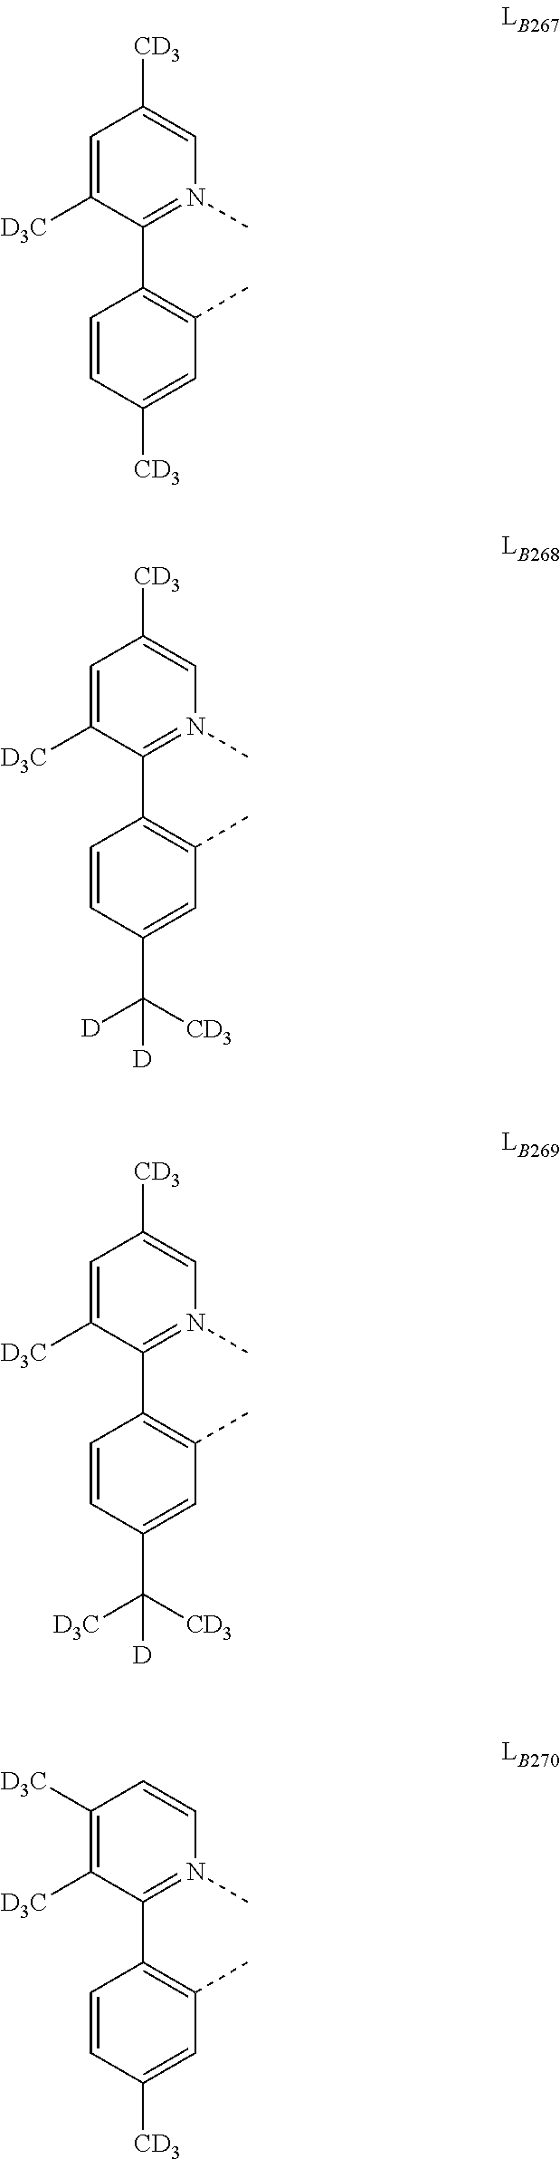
C1=C([D3C])C(C2=C(C)C=C([CD3])C=C2)=N(C)C=C1[CD3].C1=C([D3C])C(C2=C(C)C=C(C([CD3])([D])[D])C=C2)=N(C)C=C1[CD3].C1=C([D3C])C(C2=C(C)C=C(C([CD3])([D3C])[D])C=C2)=N(C)C=C1[CD3].C1([D3C])=C([D3C])C(C2=C(C)C=C([CD3])C=C2)=N(C)C=C1
